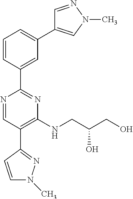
C1=CC(C2=NC(NCC(CO)O)=C(C3=NN(C)C=C3)C=N2)=CC(C2=CN(C)N=C2)=C1
